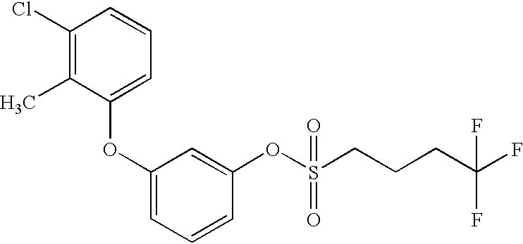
C1(Cl)=C(C)C(OC2=CC=CC(OS(=O)(=O)CCCC(F)(F)F)=C2)=CC=C1
